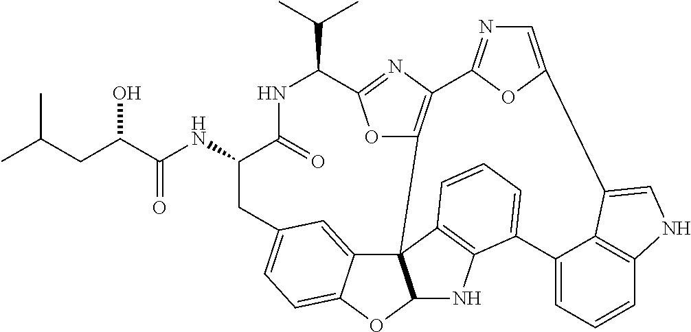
C(=O)(C(CC(C)C)O)NC1C(=O)NC(C(C)C)C2=NC3=C(O2)C24C5=CC(=CC=C5OC2NC2=C4C=CC=C2C2=CC=CC4=C2C(=CN4)C2=CN=C3O2)C1
